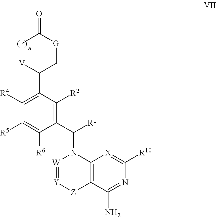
C1(C2=C([R4])C([R5])=C([R6])C(C(N3[W]=[Y][Z]C4=C3[X]=C([R10])N=C4N)[R1])=C2[R2])C[G]C(=O)C[V]1
